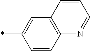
C1(*)=CC2=C(C=C1)N=CC=C2
